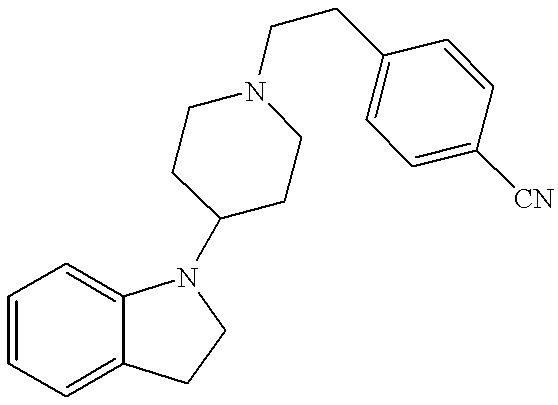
C1=CC=C2C(=C1)N(C1CCN(CCC3=CC=C([CN])C=C3)CC1)CC2
